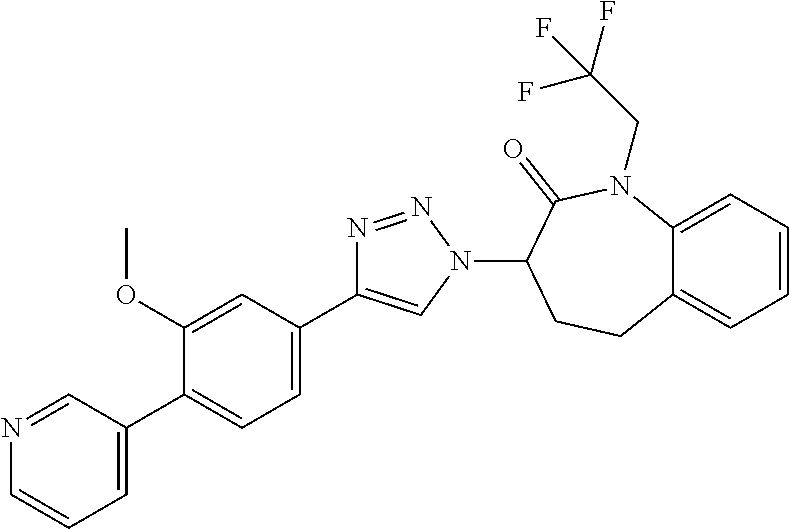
C1=C2C(=CC=C1)CCC(N1C=C(C3=CC=C(C4=CC=CN=C4)C(OC)=C3)N=N1)C(=O)N2CC(F)(F)F
